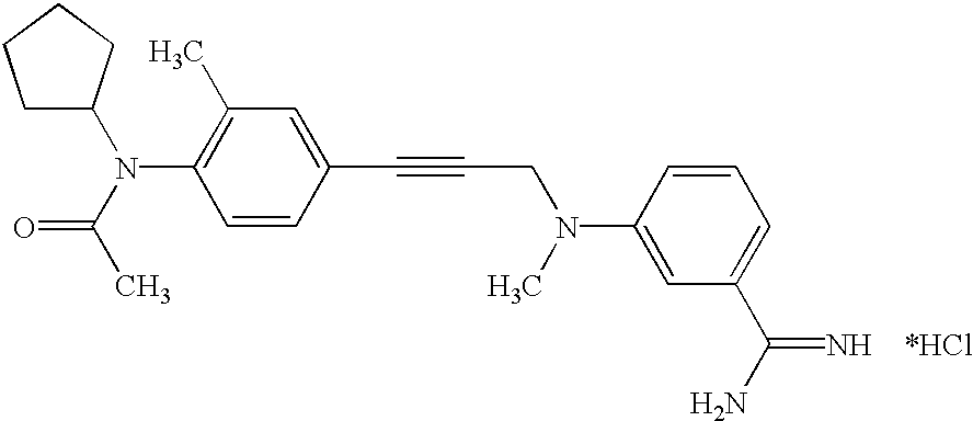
C1(C)=C(N(C(C)=O)C2CCCC2)C=CC(C#CCN(C2=CC(C(N)=N)=CC=C2)C)=C1
